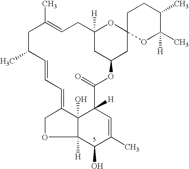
C1(O)C(C)=CC2([H])C3(O)C1([H])OCC3=CC=CC(C)CC(C)=CCC1([H])CC(CC3(O1)OC(C)([H])C(C)CC3)OC2=O
